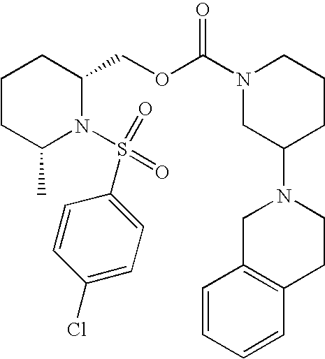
C1CC(C)N(S(=O)(=O)C2=CC=C(Cl)C=C2)C(COC(N2CC(N3CC4=C(CC3)C=CC=C4)CCC2)=O)C1
